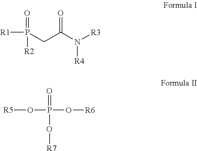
[R1]P([R2])(=O)CC(N([R3])[R4])=O.[R5]OP(O[R6])(=O)O[R7]
